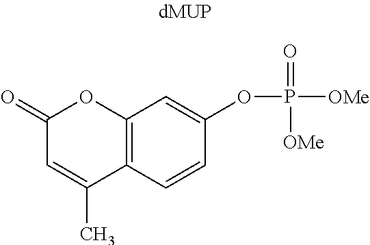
C12=C(C=CC(OP(=O)([OMe])[OMe])=C1)C(C)=CC(=O)O2
